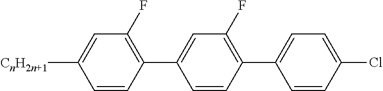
C1(C2=CC(F)=C(C3=CC=C(Cl)C=C3)C=C2)=C(F)C=C([CnH2n+1])C=C1
